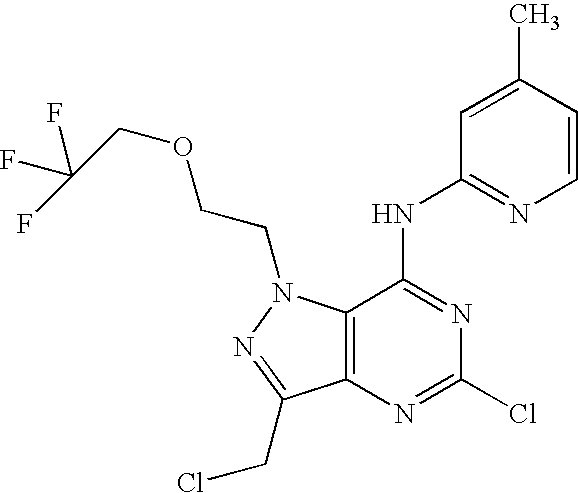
C12=C(C(NC3=NC=CC(C)=C3)=NC(Cl)=N1)N(CCOCC(F)(F)F)N=C2CCl
